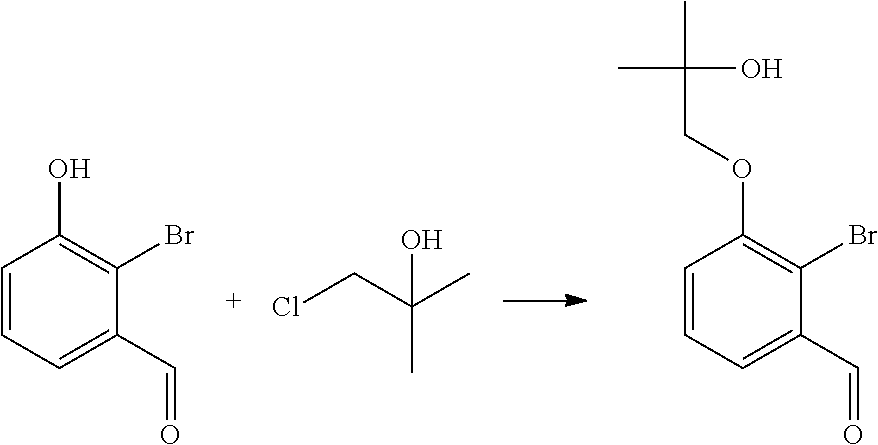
C1=CC=C(C=O)C(Br)=C1O.ClCC(C)(O)C.C1=CC=C(C=O)C(Br)=C1OCC(C)(O)C
